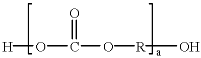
[H]OC(=O)O[R]O
